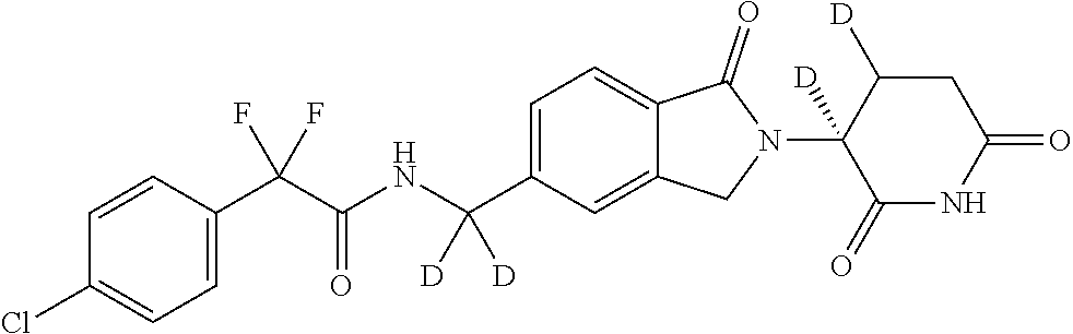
C1=CC(C(C(NC(C2=CC=C3C(=C2)CN(C2([D])C(=O)NC(=O)CC2[D])C3=O)([D])[D])=O)(F)F)=CC=C1Cl
